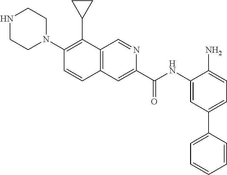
C1=C(C(NC2=CC(C3=CC=CC=C3)=CC=C2N)=O)N=CC2=C1C=CC(N1CCNCC1)=C2C1CC1
